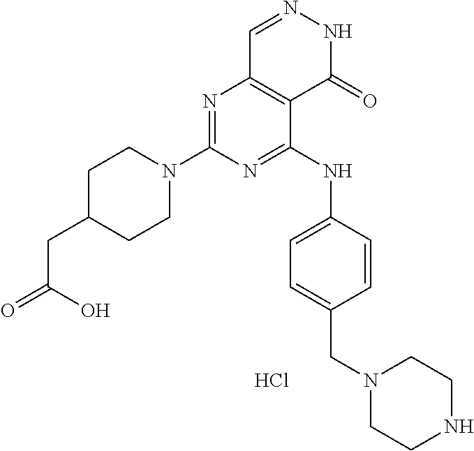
N1=C(N2CCC(CC(=O)O)CC2)N=C(NC2=CC=C(CN3CCNCC3)C=C2)C2=C1C=NNC2=O.Cl
